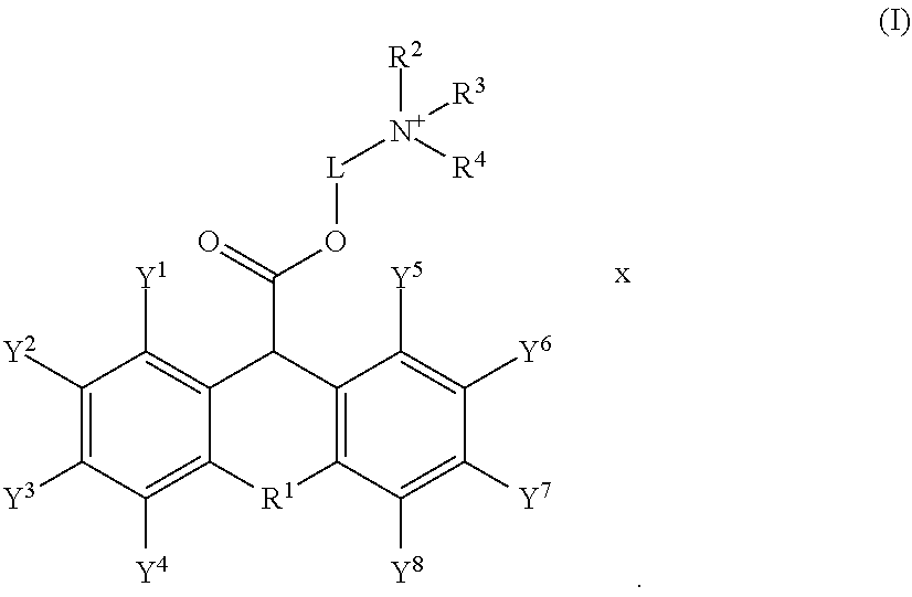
C1([Y2])=C([Y3])C([Y4])=C2C(=C1[Y1])C(C(=O)O[L][N+]([R2])([R3])[R4])C1=C([R1]2)C([Y8])=C([Y7])C([Y6])=C1[Y5].[x]
